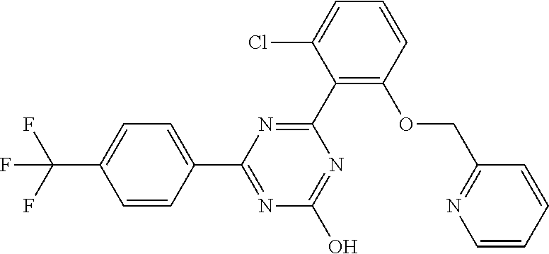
N1=C(O)N=C(C2=CC=C(C(F)(F)F)C=C2)N=C1C1=C(OCC2=NC=CC=C2)C=CC=C1Cl
